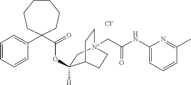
C1=CC=CC(C2(C(=O)OC3([H])C[N+]4(CC(NC5=CC=CC(C)=N5)=O)CCC3CC4)CCCCCC2)=C1.[Cl-]
